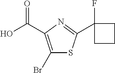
C(C1=C(Br)SC(C2(F)CCC2)=N1)(O)=O
